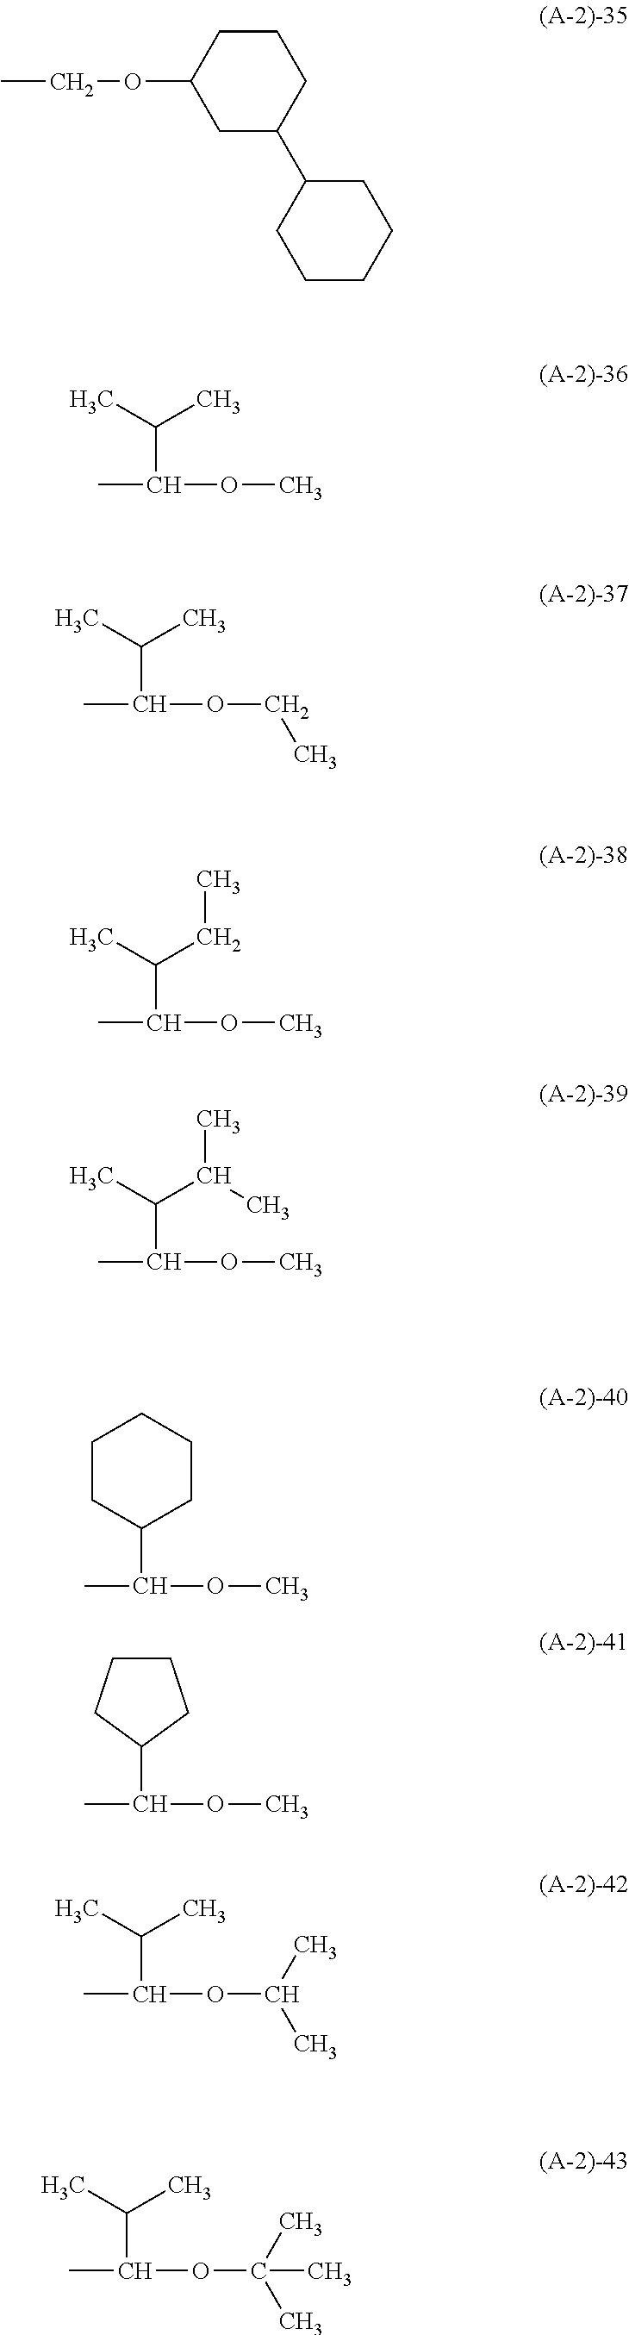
CCOC1CC(C2CCCCC2)CCC1.CC(OC)C(C)C.CC(OCC)C(C)C.CC(OC)C(C)CC.CC(OC)C(C)C(C)C.CC(OC)C1CCCCC1.CC(OC)C1CCCC1.CC(OC(C)C)C(C)C.CC(OC(C)(C)C)C(C)C
